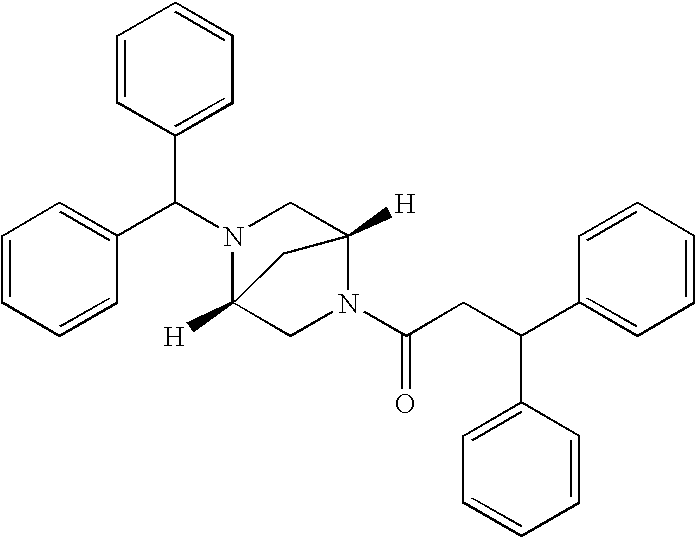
C(CC(C1=CC=CC=C1)C1=CC=CC=C1)(=O)N1CC2([H])N(C(C3=CC=CC=C3)C3=CC=CC=C3)CC1([H])C2
